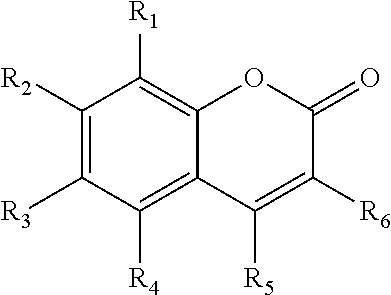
C1([R2])=C([R3])C([R4])=C2C(=C1[R1])OC(=O)C([R6])=C2[R5]
